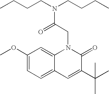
C12=CC=C(OC)C=C1N(CC(N(CCCC)CCCC)=O)C(=O)C(C(C)(C)C)=C2
